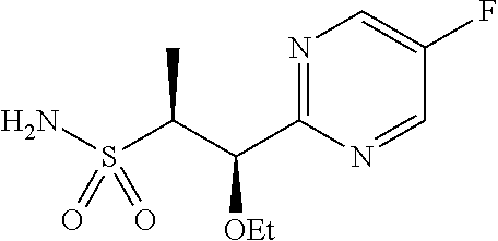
S(C(C(C1=NC=C(F)C=N1)[OEt])C)(N)(=O)=O
